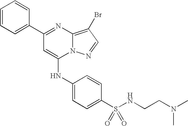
C1=C(C2=NC3=C(Br)C=NN3C(NC3=CC=C(S(NCCN(C)C)(=O)=O)C=C3)=C2)C=CC=C1
